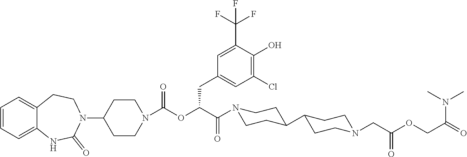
C1=CC=C2C(=C1)CCN(C1CCN(C(OC(C(=O)N3CCC(C4CCN(CC(OCC(N(C)C)=O)=O)CC4)CC3)CC3=CC(Cl)=C(O)C(C(F)(F)F)=C3)=O)CC1)C(=O)N2
